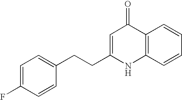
C1=C(F)C=CC(CCC2=CC(=O)C3=C(N2)C=CC=C3)=C1
